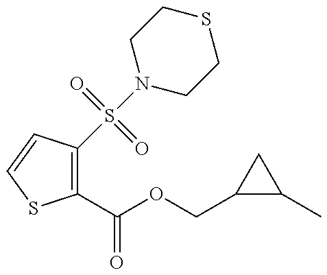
C1(C(=O)OCC2C(C)C2)=C(S(N2CCSCC2)(=O)=O)C=CS1
